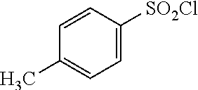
C1=C([SO2Cl])C=CC(C)=C1
